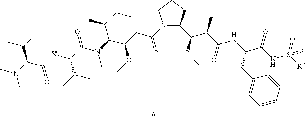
N1(C(CC(C(N(C)C(C(C(C)C)NC(C(N(C)C)C(C)C)=O)=O)C(CC)C)OC)=O)C(C(OC)C(C(=O)NC(C(NS([R2])(=O)=O)=O)CC2=CC=CC=C2)C)CCC1
